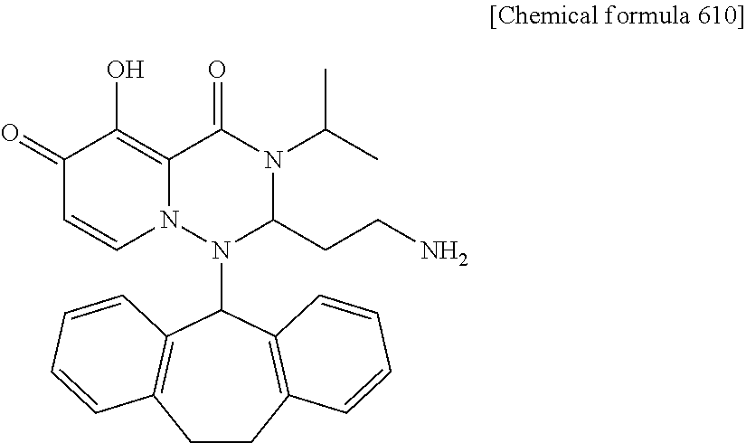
C1(=O)C=CN2C(=C1O)C(=O)N(C(C)C)C(CCN)N2C1C2=C(CCC3=C1C=CC=C3)C=CC=C2
